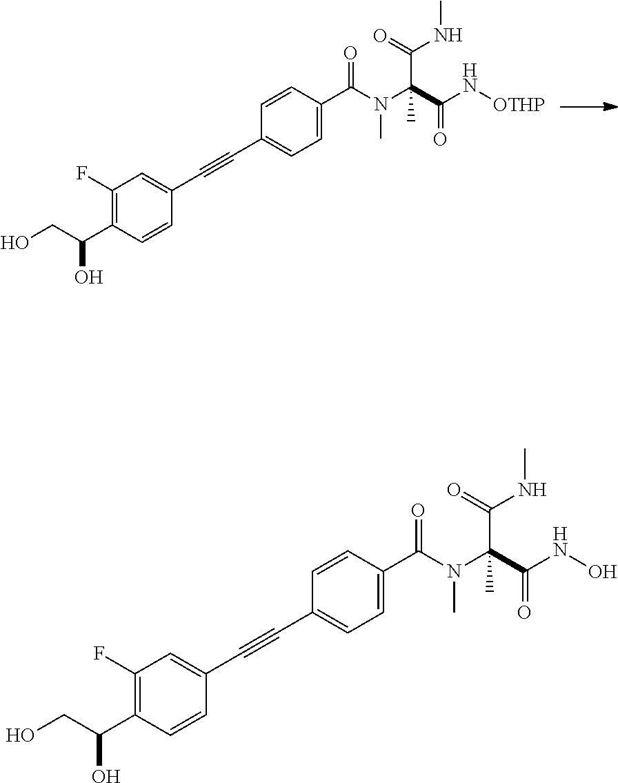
C1=C(C(N(C(C(N[OTHP])=O)(C(=O)NC)C)C)=O)C=CC(C#CC2=CC(F)=C(C(CO)O)C=C2)=C1.C1=C(C(N(C(C(NO)=O)(C(=O)NC)C)C)=O)C=CC(C#CC2=CC(F)=C(C(CO)O)C=C2)=C1
